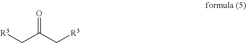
[R3]CC(C[R3])=O
